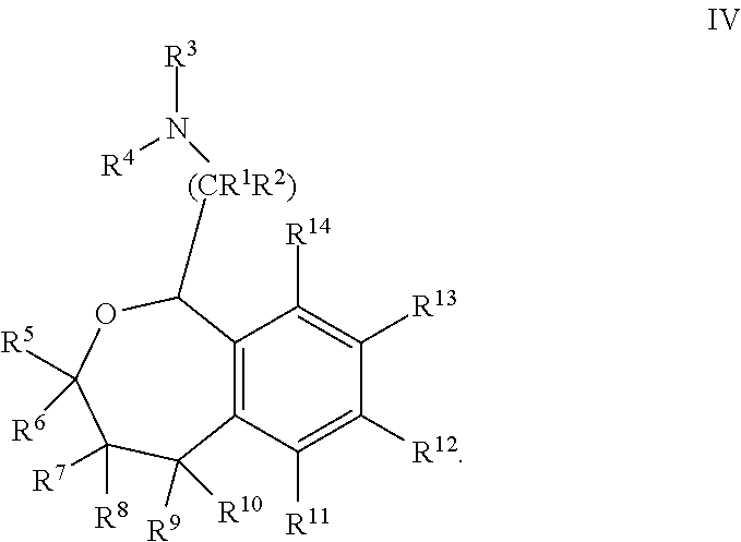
C12=C(C([R11])=C([R12])C([R13])=C1[R14])C([R10])([R9])C([R8])([R7])C([R5])([R6])OC2[(CR1R2)]N([R4])[R3]
